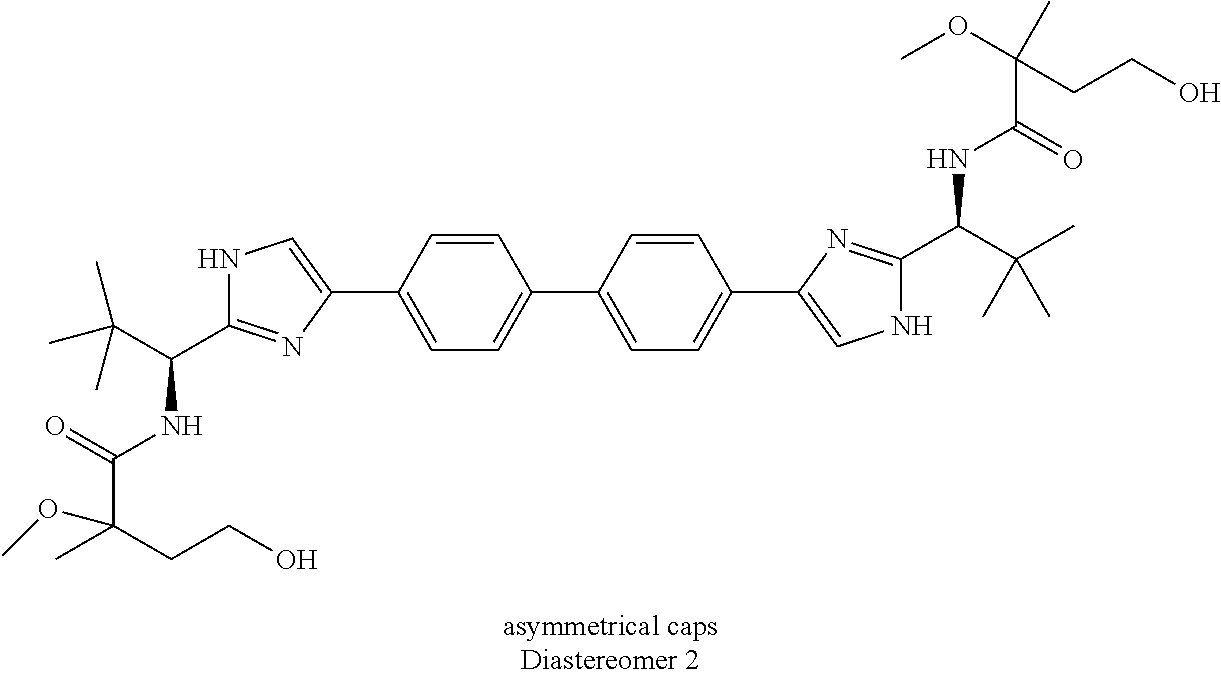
N1C(C(C(C)(C)C)NC(=O)C(CCO)(C)OC)=NC(C2=CC=C(C3=CC=C(C4=CNC(C(C(C)(C)C)NC(=O)C(CCO)(C)OC)=N4)C=C3)C=C2)=C1
